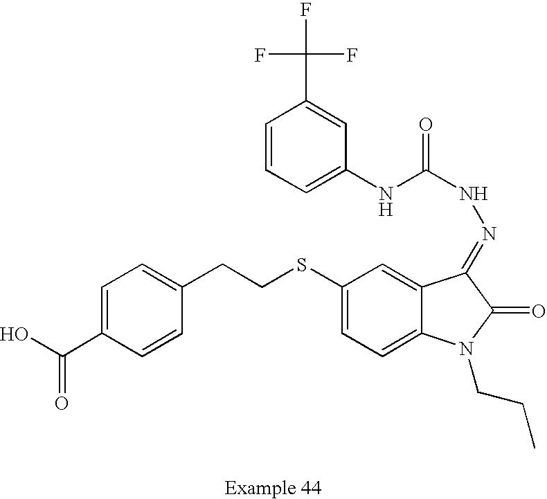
C1=C(C(O)=O)C=CC(CCSC2=CC=C3C(=C2)C(=NNC(=O)NC2=CC=CC(C(F)(F)F)=C2)C(=O)N3CCC)=C1
